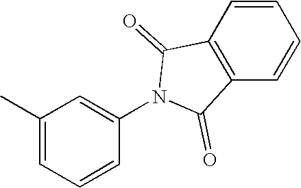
C1(C)=CC=CC(N2C(=O)C3=C(C=CC=C3)C2=O)=C1
